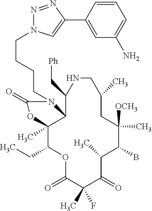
O1C(=O)C(C)(F)C(=O)C(C)C(B)C([OCH3])(C)CC(C)CNC(C[Ph])C2C(C)(C1CC)OC(=O)N2CCCCN1N=NC(C2=CC(N)=CC=C2)=C1
